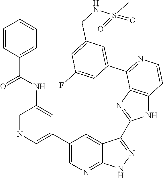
C1=NC=C(C2=CN=C3C(=C2)C(C2=NC4=C(N2)C=CN=C4C2=CC(CNS(C)(=O)=O)=CC(F)=C2)=NN3)C=C1NC(C1=CC=CC=C1)=O
